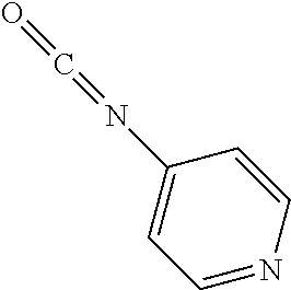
C1=NC=CC(N=C=O)=C1
